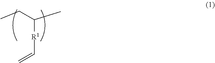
[R1](C(C)CC)C=C
